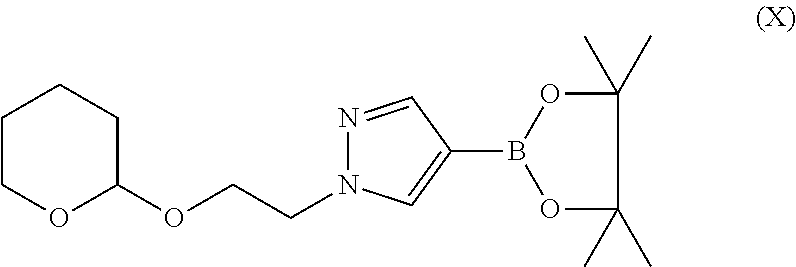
C1COC(OCCN2N=CC(B3OC(C)(C)C(C)(C)O3)=C2)CC1
